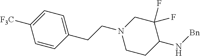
C1=C([F3C])C=CC(CCN2CCC(N[Bn])C(F)(F)C2)=C1
